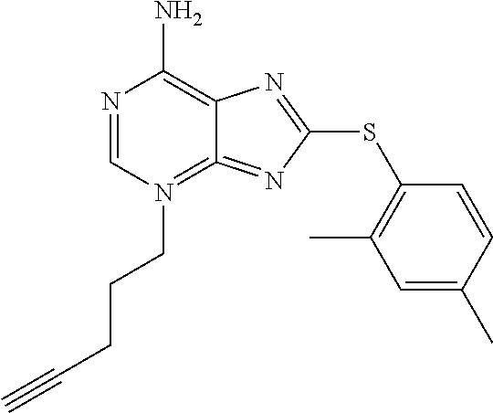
N1=CN(CCCC#C)=C2=NC(SC3=C(C)C=C(C)C=C3)=NC2=C1N
